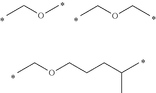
CCOC.CCOCC.CCOCCCC(C)C
